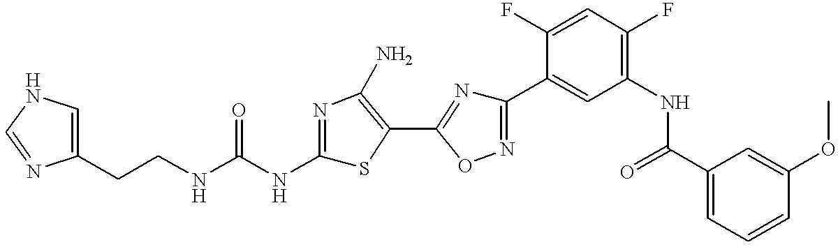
C(CNC(NC1=NC(N)=C(C2=NC(C3=CC(NC(C4=CC=CC(OC)=C4)=O)=C(F)C=C3F)=NO2)S1)=O)C1=CNC=N1
